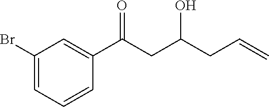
C1(Br)=CC=CC(C(CC(CC=C)O)=O)=C1
